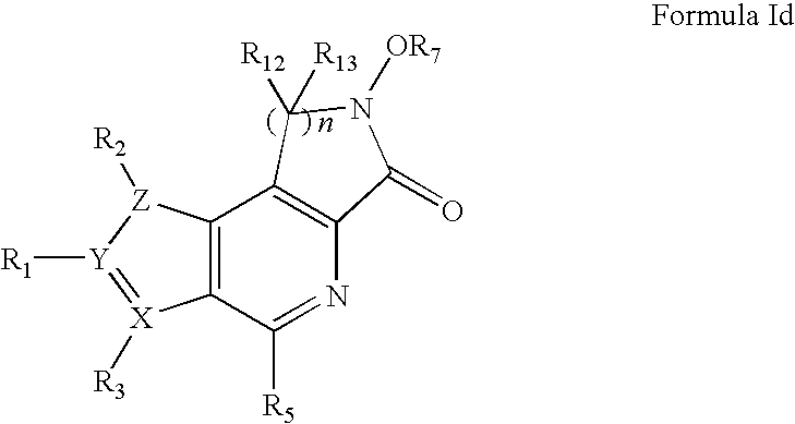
C12=C(C([R5])=NC3=C1C([R13])([R12])N([OR7])C3=O)[X]([R3])=[Y]([R1])[Z]2[R2]
